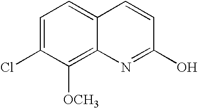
C1=C(Cl)C([OCH3])=C2C(=C1)C=CC(O)=N2
